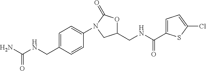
C1=C(CNC(N)=O)C=CC(N2C(=O)OC(CNC(=O)C3=CC=C(Cl)S3)C2)=C1
